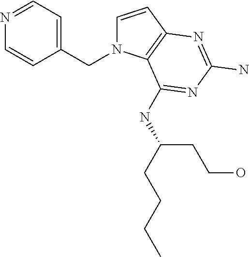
C1=CC2=C(N1CC1=CC=NC=C1)C(NC(CCCC)CCO)=NC(N)=N2
